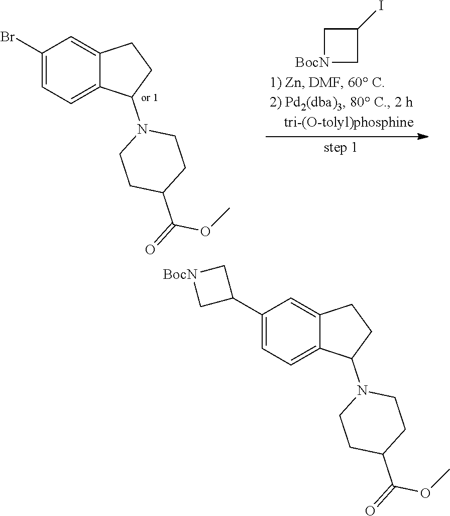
O(C)C(=O)C1CCN(C2CCC3=CC(Br)=CC=C32)CC1.C1[BocN]CC1I.O(C)C(=O)C1CCN(C2CCC3=CC(C4C[BocN]C4)=CC=C32)CC1
